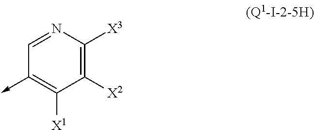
C1([X2])=C([X3])N=CC(->C)=C1[X1]
